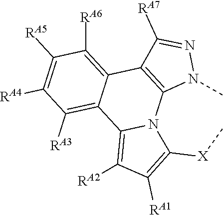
C1([RA5])=C([RA4])C([RA3])=C2C(=C1[RA6])C1=C(N3C2=C([RA2])C([RA1])=C3[X]C)N(C)N=C1[RA7]
